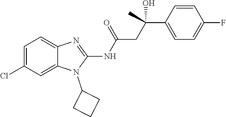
C1=C(Cl)C=C2C(=C1)N=C(NC(=O)CC(C1=CC=C(F)C=C1)(O)C)N2C1CCC1
